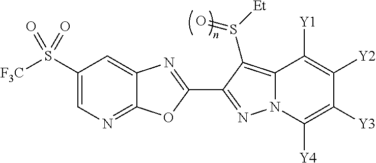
C12=NC=C(S([F3C])(=O)=O)C=C1N=C(C1=NN3C(=C1S([Et])=O)C([Y1])=C([Y2])C([Y3])=C3[Y4])O2
